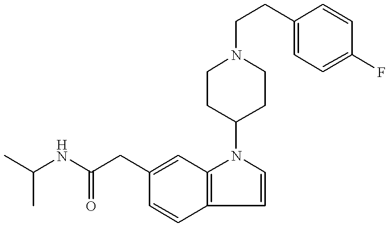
C(NC(CC1=CC2=C(C=C1)C=CN2C1CCN(CCC2=CC=C(F)C=C2)CC1)=O)(C)C
